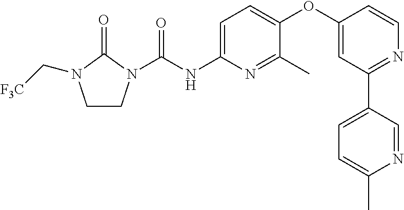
C1CN(C(NC2=CC=C(OC3=CC(C4=CC=C(C)N=C4)=NC=C3)C(C)=N2)=O)C(=O)N1C[F3C]
